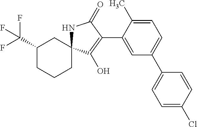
C1(C(F)(F)F)CCCC2(C1)NC(=O)C(C1=CC(C3=CC=C(Cl)C=C3)=CC=C1C)=C2O
